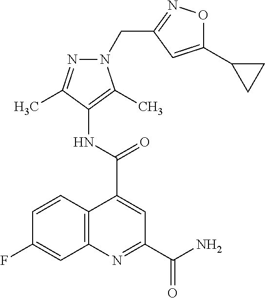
C12=C(N=C(C(N)=O)C=C1C(NC1=C(C)N(CC3=NOC(C4CC4)=C3)N=C1C)=O)C=C(F)C=C2
